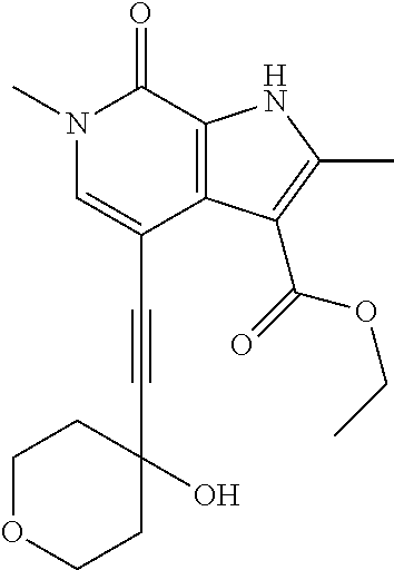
C(C1=CN(C)C(=O)C2=C1C(C(=O)OCC)=C(C)N2)#CC1(O)CCOCC1
